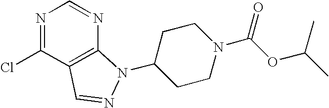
C1(N2C3=C(C(Cl)=NC=N3)C=N2)CCN(C(OC(C)C)=O)CC1
